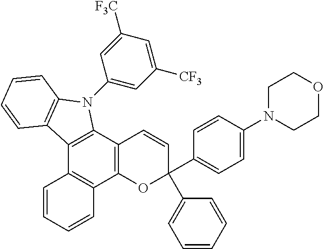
C12=C(C3=C(C4=C1C=CC=C4)OC(C1=CC=C(N4CCOCC4)C=C1)(C1=CC=CC=C1)C=C3)N(C1=CC([CF3])=CC([F3C])=C1)C1=C2C=CC=C1
